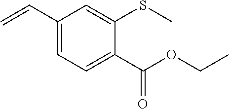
C1(C(=O)OCC)=CC=C(C=C)C=C1SC
